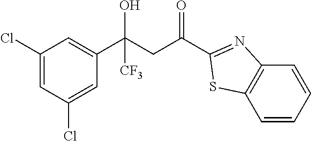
C1(Cl)=CC(Cl)=CC(C(CC(=O)C2=NC3=C(C=CC=C3)S2)(O)[CF3])=C1
